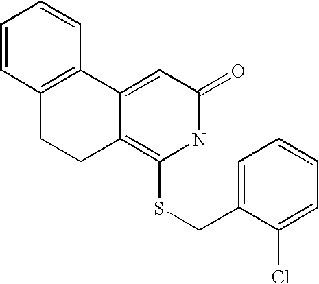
C1=CC2=C(C=C1)C1=CC(=O)NC(SCC3=CC=CC=C3Cl)=C1CC2
